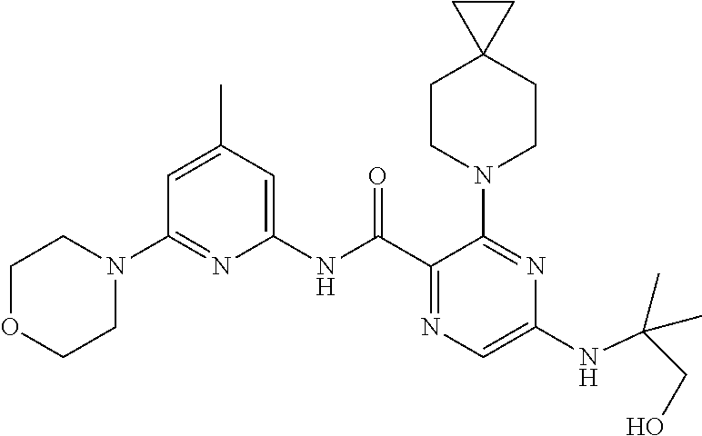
C1(NC(C2=NC=C(NC(CO)(C)C)N=C2N2CCC3(CC2)CC3)=O)=CC(C)=CC(N2CCOCC2)=N1
